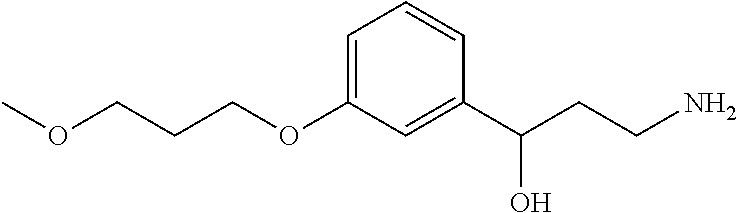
C(COC1=CC=CC(C(CCN)O)=C1)COC
